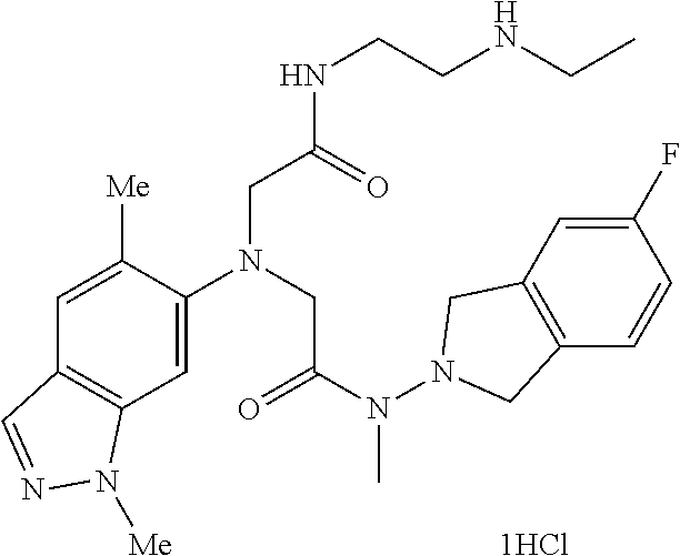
C1=C([Me])C(N(CC(N(N2CC3=C(C2)C=C(F)C=C3)C)=O)CC(NCCNCC)=O)=CC2=C1C=NN2[Me]
